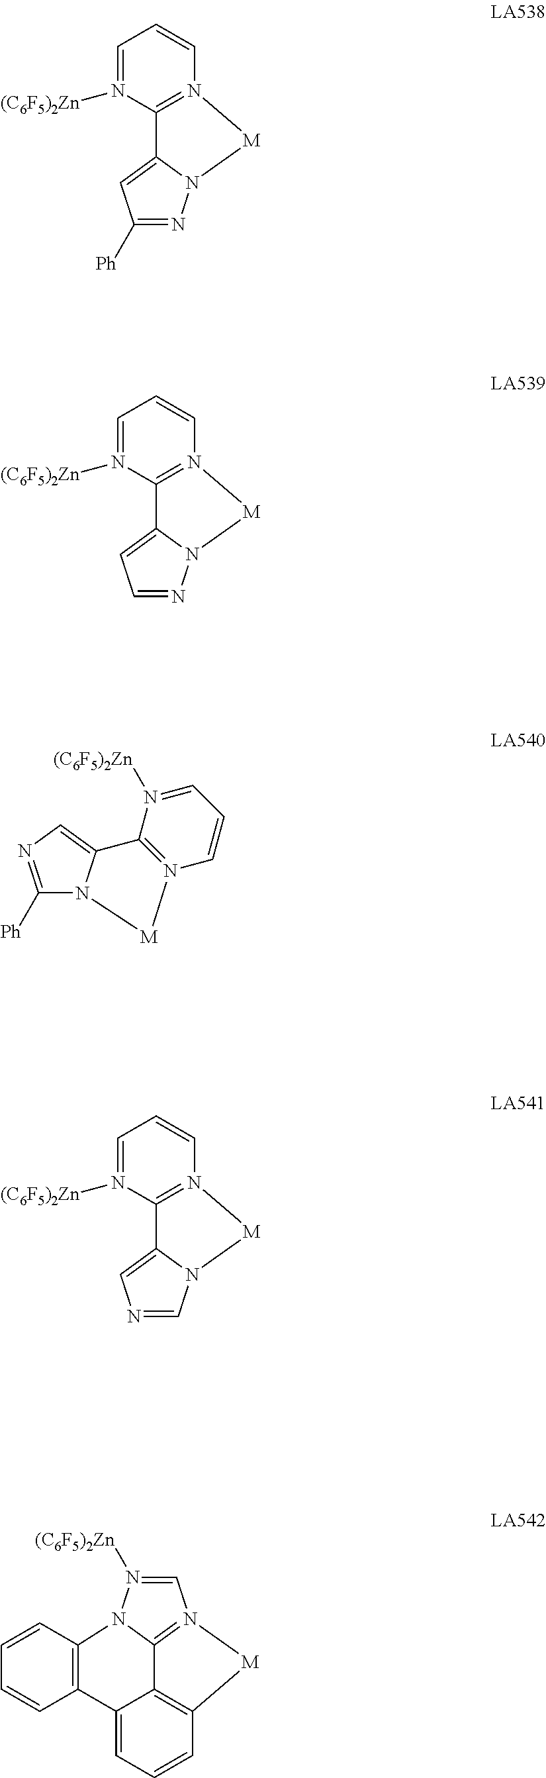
C1=N([(C6F5)2Zn])N2C3=N1[M]C1=C3C(=CC=C1)C1=C2C=CC=C1.N1=C([Ph])C=C2N1[M]N1=C2N([(C6F5)2Zn])=CC=C1.N1=CC=C2N1[M]N1=C2N([(C6F5)2Zn])=CC=C1.C1([Ph])=NC=C2N1[M]N1=C2N([(C6F5)2Zn])=CC=C1.C1=NC=C2N1[M]N1=C2N([(C6F5)2Zn])=CC=C1
